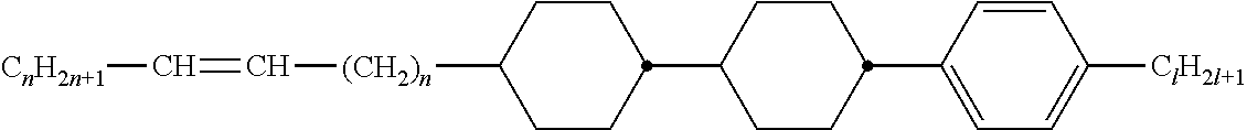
C1(C2CCC([(CH2)n]C=C[CnH2n+1])CC2)CCC(C2=CC=C([ClH2l+1])C=C2)CC1
